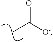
[O-]C(=O)C
